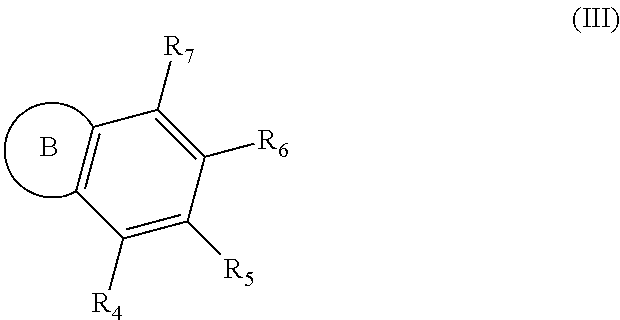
B.C1=CC([R4])=C([R5])C([R6])=C1[R7]
